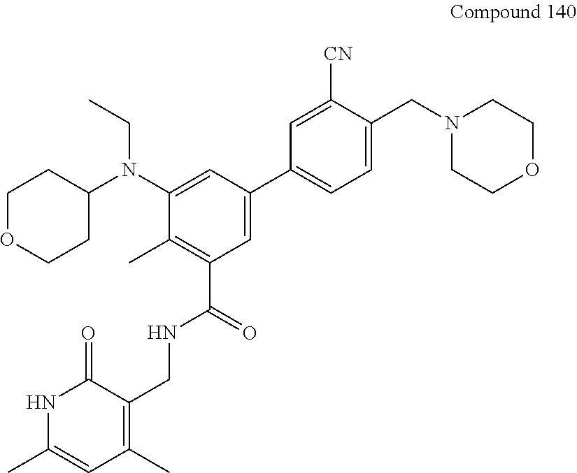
C1OCCC(N(C2=CC(C3=CC=C(CN4CCOCC4)C([CN])=C3)=CC(C(NCC3=C(C)C=C(C)NC3=O)=O)=C2C)CC)C1
